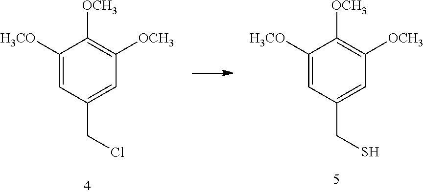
C1([H3CO])=CC(CS)=CC([OCH3])=C1[OCH3].C1([H3CO])=CC(CCl)=CC([OCH3])=C1[OCH3]
